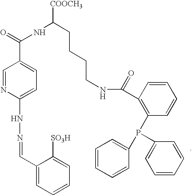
C1(C=NNC2=CC=C(C(=O)NC(CCCCNC(=O)C3=C(P(C4=CC=CC=C4)C4=CC=CC=C4)C=CC=C3)[COOCH3])C=N2)=CC=CC=C1[SO3H]
